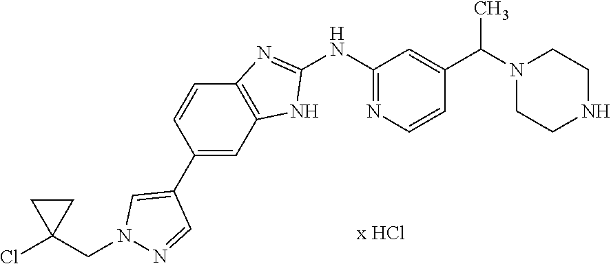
C1(NC2=NC=CC(C(N3CCNCC3)C)=C2)=NC2=C(N1)C=C(C1=CN(CC3(Cl)CC3)N=C1)C=C2
